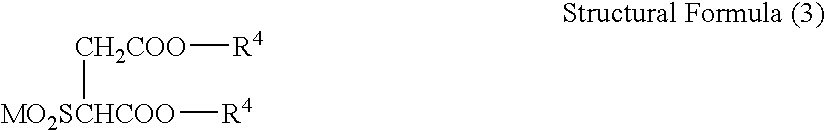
[MO2SCHCOO]([R4])[CH2COO][R4]
